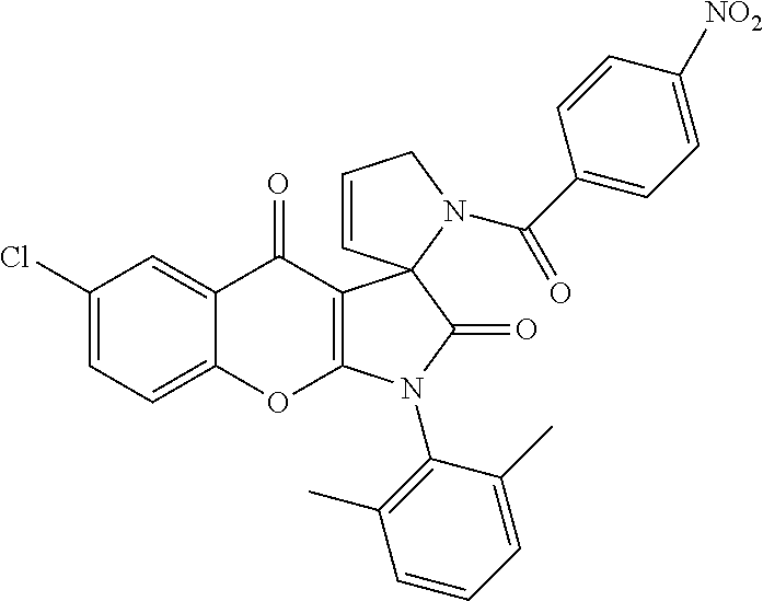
C1(Cl)=CC=C2C(=C1)C(=O)C1=C(O2)N(C2=C(C)C=CC=C2C)C(=O)C12C=CCN2C(C1=CC=C([NO2])C=C1)=O
